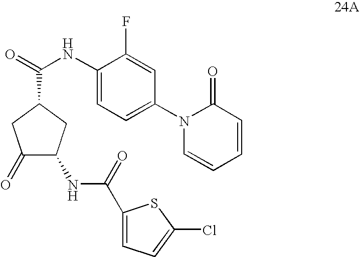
C1(=O)C(NC(C2=CC=C(Cl)S2)=O)CC(C(=O)NC2=CC=C(N3C=CC=CC3=O)C=C2F)C1
